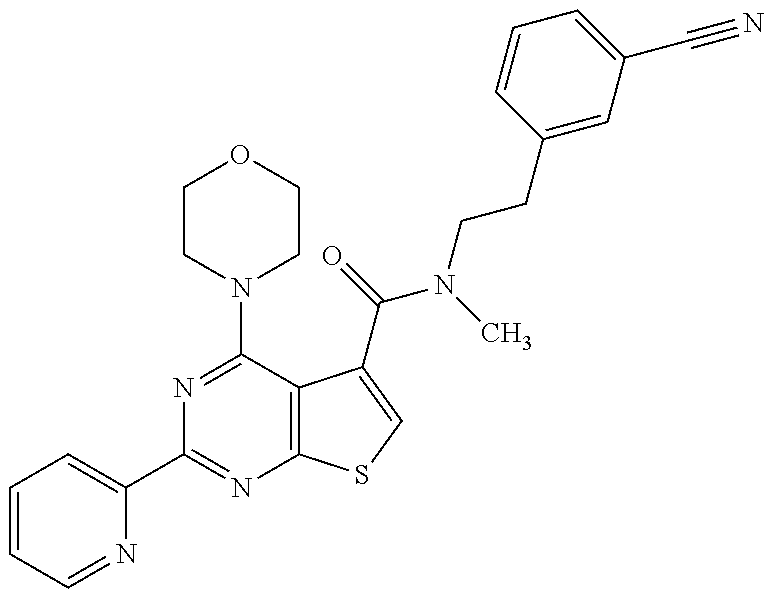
C1=CC=NC(C2=NC3=C(C(N4CCOCC4)=N2)C(C(N(CCC2=CC(C#N)=CC=C2)C)=O)=CS3)=C1
